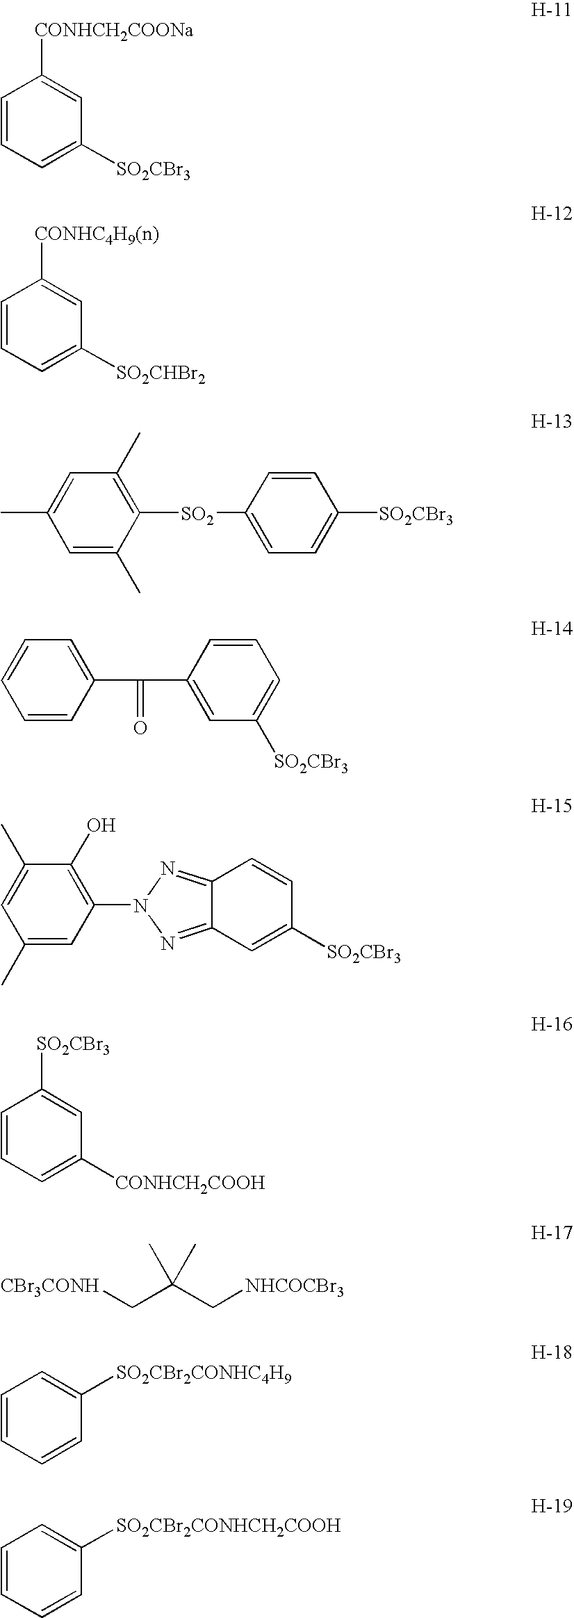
C1=CC=C([SO2CBr3])C=C1[CONHCH2COONa].C1=CC=C([SO2CHBr2])C=C1[CONHC4H9(n)].C1=C(C)C([SO2]C2=CC=C([SO2CBr3])C=C2)=C(C)C=C1C.C1=CC(C(=O)C2=CC([SO2CBr3])=CC=C2)=CC=C1.C1(C)=CC(N2N=C3C(=N2)C=CC([SO2CBr3])=C3)=C(O)C(C)=C1.C1=CC=C([CONHCH2COOH])C=C1[SO2CBr3].[CBr3CONH]CC(C[NHCOCBr3])(C)C.C1=CC=CC([SO2CBr2CONHC4H9])=C1.C1=CC=CC([SO2CBr2CONHCH2COOH])=C1
